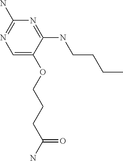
C1=C(OCCCC(N)=O)C(NCCCC)=NC(N)=N1
